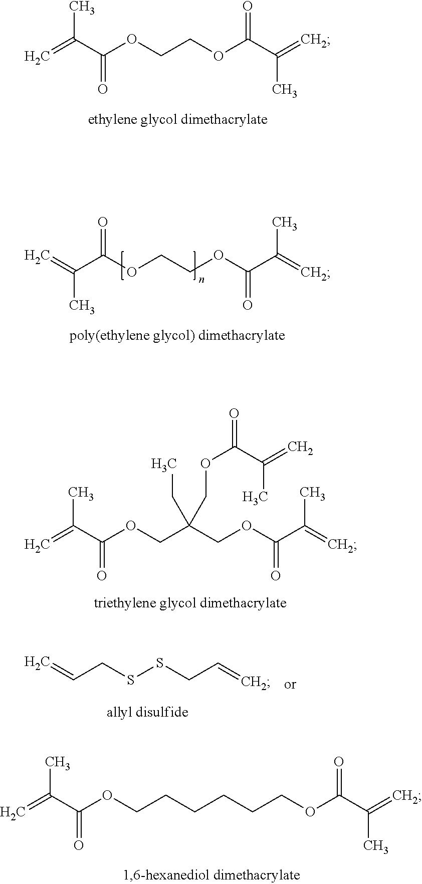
C=C(C(OCCOC(C(=C)C)=O)=O)C.C=C(C(OCC(COC(C(=C)C)=O)(CC)COC(=O)C(C)=C)=O)C.C=C(C(OCCCCCCOC(C(=C)C)=O)=O)C.C=CCSSCC=C.C=C(C(OCCOC(C(=C)C)=O)=O)C
